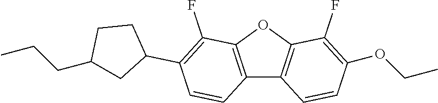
C12=C(OC3=C1C=CC(OCC)=C3F)C(F)=C(C1CCC(CCC)C1)C=C2
